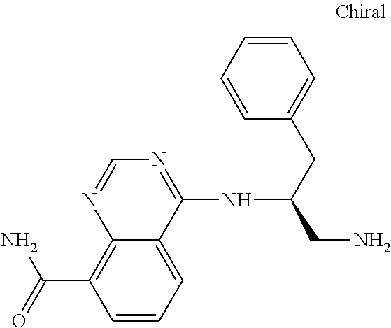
C(C1=C2C(=CC=C1)C(NC(CC1=CC=CC=C1)CN)=NC=N2)(=O)N
